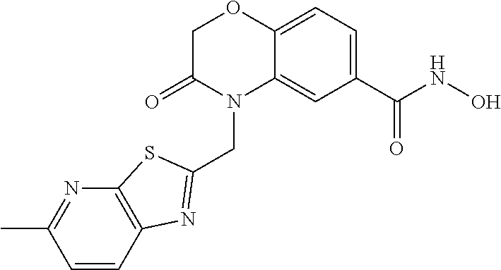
C1C(=O)N(CC2=NC3=C(S2)N=C(C)C=C3)C2=CC(C(NO)=O)=CC=C2O1
